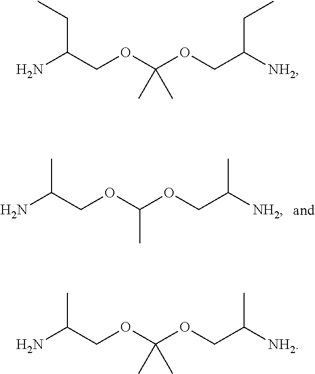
C(N)(COC(OCC([NH2])CC)(C)C)CC.C(N)(COC(OCC([NH2])C)C)C.C(N)(COC(C)(OCC([NH2])C)C)C
